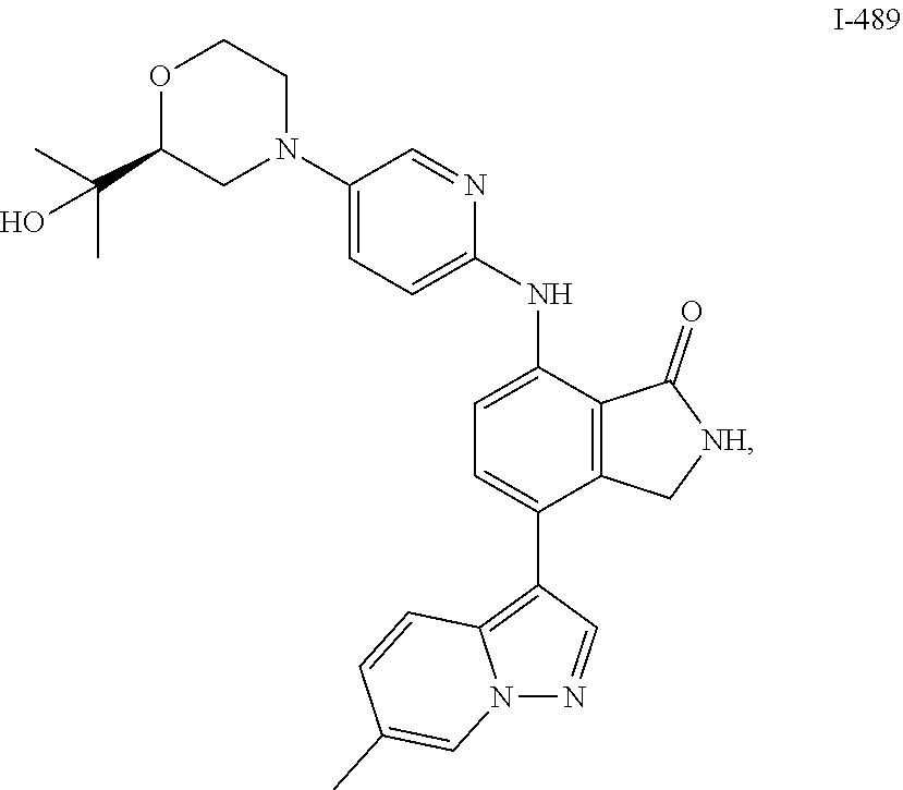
C1(NC2=CC=C(C3=C4N(N=C3)C=C(C)C=C4)C3=C2C(=O)[NH]C3)=CC=C(N2CCOC(C(C)(C)O)C2)C=N1
